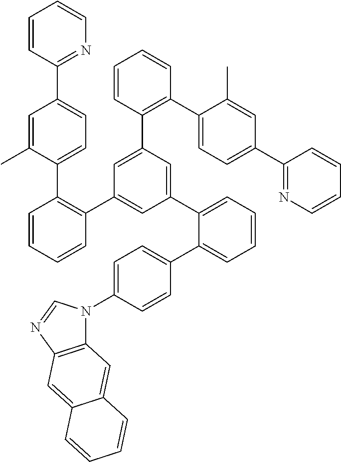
C1=CC(C2=CC=C(C3=C(C4=CC(C5=CC=CC=C5C5=CC=C(N6C7=C(N=C6)C=C6C(=C7)C=CC=C6)C=C5)=CC(C5=C(C6=CC=C(C7=NC=CC=C7)C=C6C)C=CC=C5)=C4)C=CC=C3)C(C)=C2)=NC=C1
